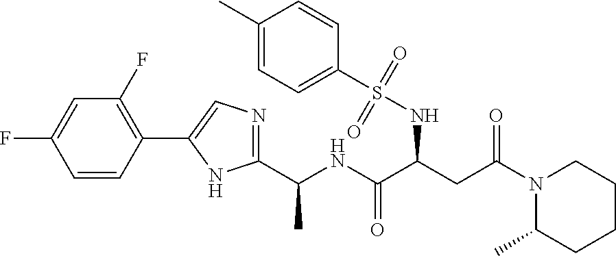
C(NC(C(CC(N1C(C)CCCC1)=O)NS(C1=CC=C(C)C=C1)(=O)=O)=O)(C)C1=NC=C(C2=C(F)C=C(F)C=C2)N1
